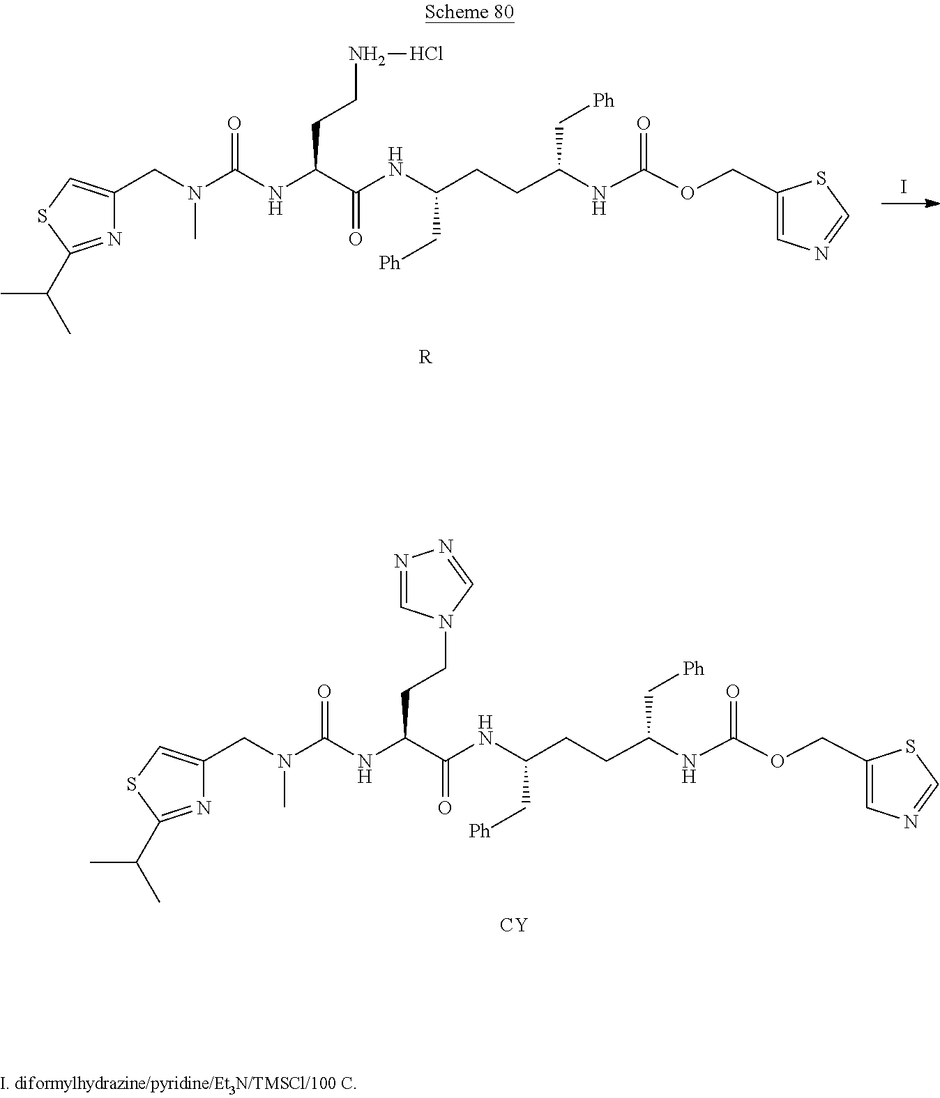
I.[R].N1=C(C(C)C)SC=C1CN(C(NC(CCNCl)C(NC(CCC(NC(OCC1=CN=CS1)=O)C[Ph])C[Ph])=O)=O)C.[CY].N1=C(C(C)C)SC=C1CN(C(NC(CCN1C=NN=C1)C(NC(CCC(NC(OCC1=CN=CS1)=O)C[Ph])C[Ph])=O)=O)C
